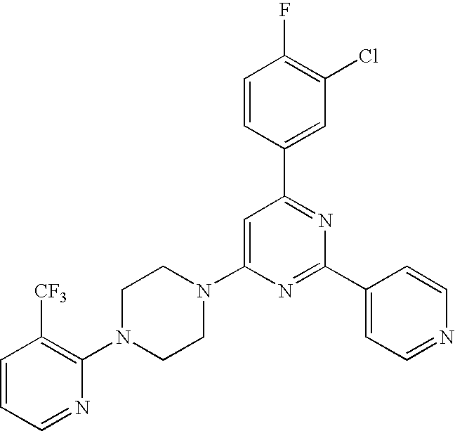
C1=CC(C2=NC(C3=CC=NC=C3)=NC(N3CCN(C4=C([CF3])C=CC=N4)CC3)=C2)=CC(Cl)=C1F
